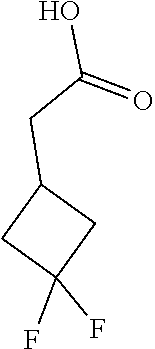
C1(CC(O)=O)CC(F)(F)C1
